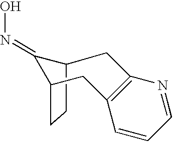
C12CCC(C1=NO)CC1=C(N=CC=C1)C2
